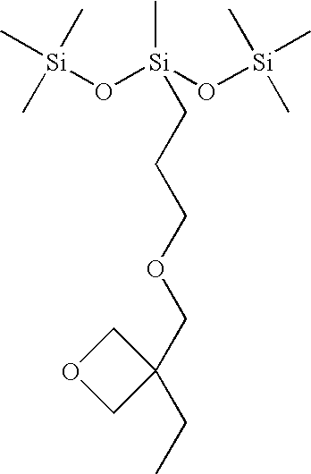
[Si](O[Si](O[Si](C)(C)C)(C)CCCOCC1(CC)COC1)(C)(C)C
